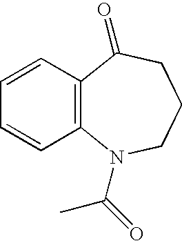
C12=C(C=CC=C1)C(=O)CCCN2C(=O)C
